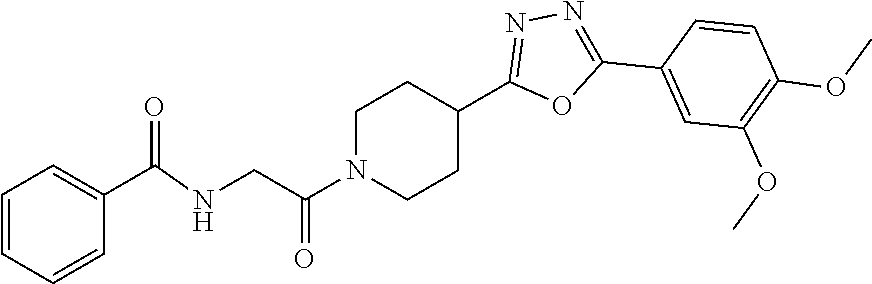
C1N(C(CNC(C2=CC=CC=C2)=O)=O)CCC(C2=NN=C(C3=CC(OC)=C(OC)C=C3)O2)C1
